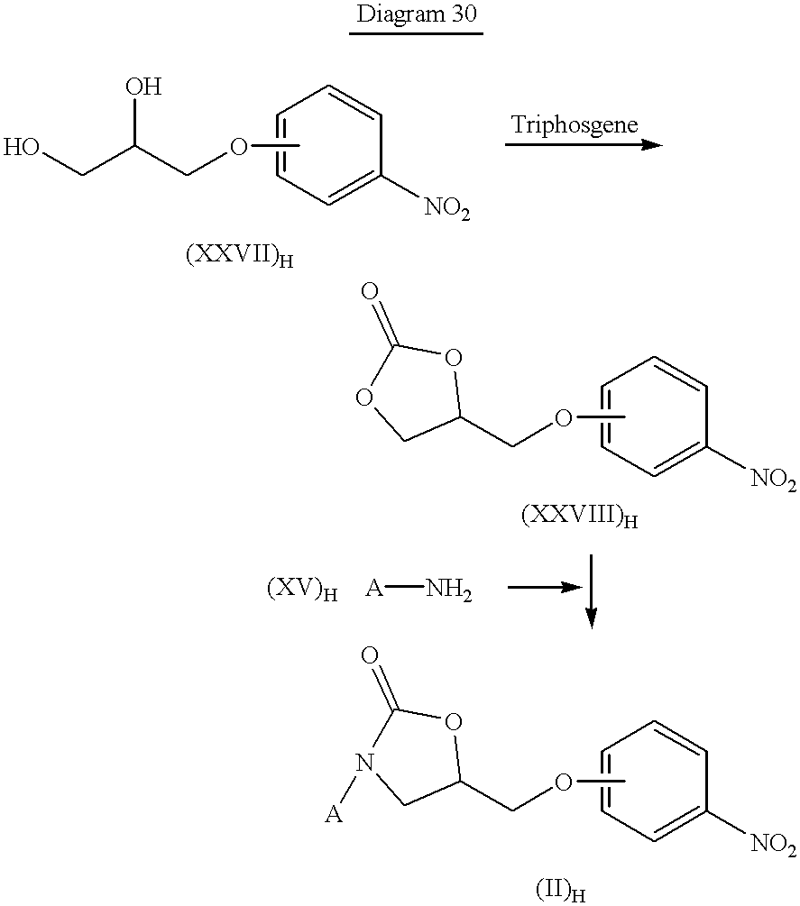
[Diagram 30].OCC(COC)O.C1=CC=C([NO2])C=C1.C1(COC)OC(=O)OC1.C1=CC=C([NO2])C=C1.[A]N.C1(COC)OC(=O)N([A])C1.C1=CC=C([NO2])C=C1
